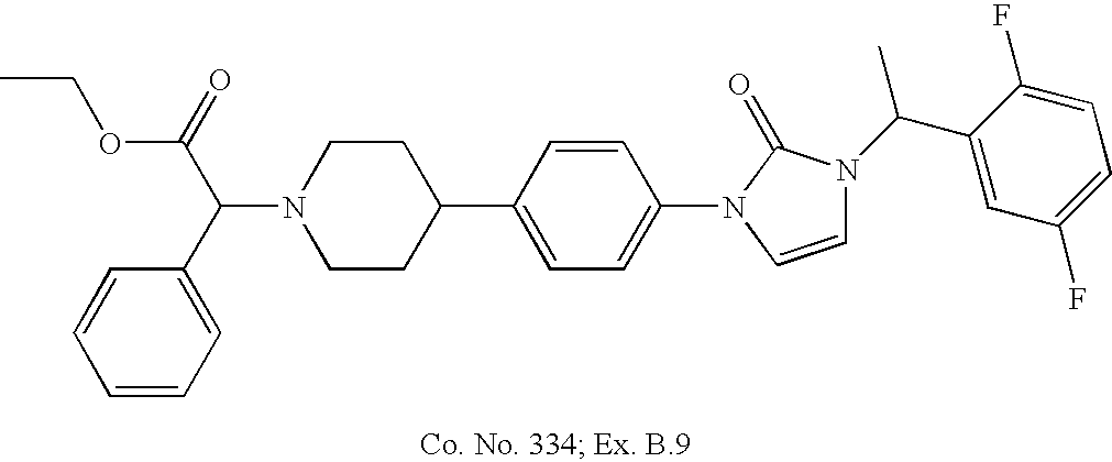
N1(C(C2=CC=CC=C2)C(=O)OCC)CCC(C2=CC=C(N3C=CN(C(C4=CC(F)=CC=C4F)C)C3=O)C=C2)CC1
